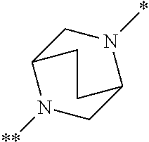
C12N([**])CC(N(*)C1)CC2
